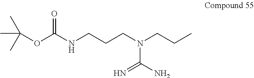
N(CCC)(CCCNC(OC(C)(C)C)=O)C(=N)N
